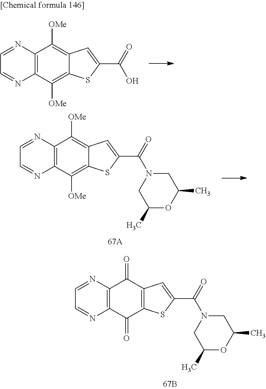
C12=C(C([OMe])=C3C(=C1[OMe])C=C(C(=O)O)S3)N=CC=N2.C12=C(C(=O)C3=C(C1=O)C=C(C(=O)N1CC(C)OC(C)C1)S3)N=CC=N2.C12=C(C([OMe])=C3C(=C1[OMe])C=C(C(=O)N1CC(C)OC(C)C1)S3)N=CC=N2
